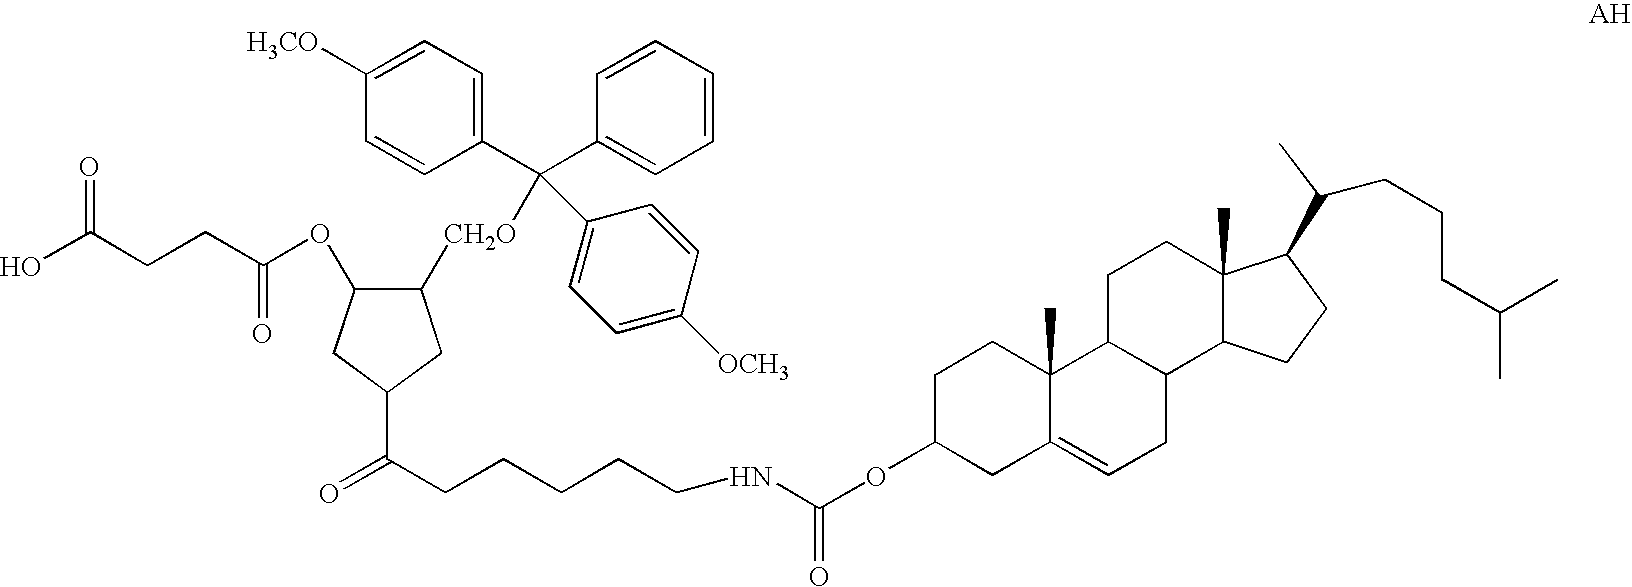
O=C(CCCCCNC(OC1CC2=CCC3C(C2(C)CC1)CCC1(C)C3CCC1C(C)CCCC(C)C)=O)C1CC([CH2O]C(C2=CC=C([OCH3])C=C2)(C2=CC=C([H3CO])C=C2)C2=CC=CC=C2)C(OC(CCC(O)=O)=O)C1
